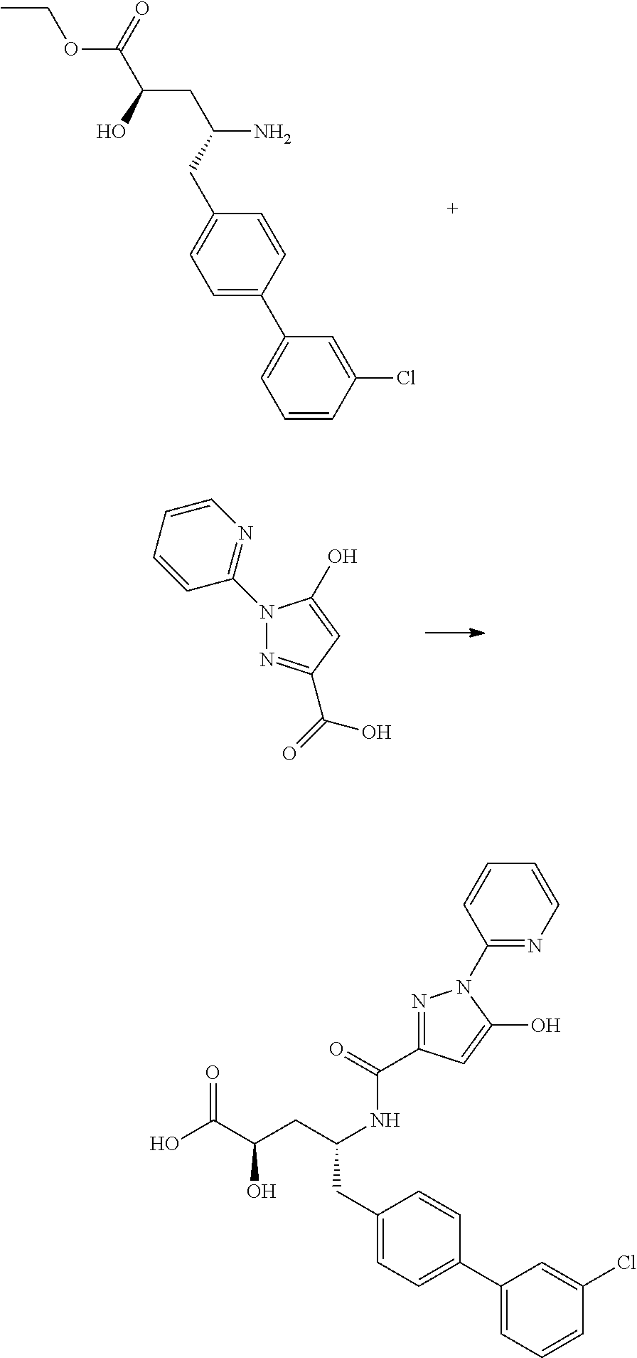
CCOC(C(O)CC(N)CC1=CC=C(C2=CC=CC(Cl)=C2)C=C1)=O.N1(C2=NC=CC=C2)N=C(C(=O)O)C=C1O.OC(C(CC(NC(C1=NN(C2=NC=CC=C2)C(O)=C1)=O)CC1=CC=C(C2=CC=CC(Cl)=C2)C=C1)O)=O
